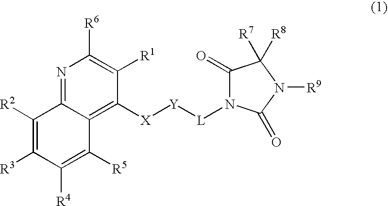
C1([R2])=C([R3])C([R4])=C([R5])C2=C([X][Y][L]N3C(=O)C([R7])([R8])N([R9])C3=O)C([R1])=C([R6])N=C12
